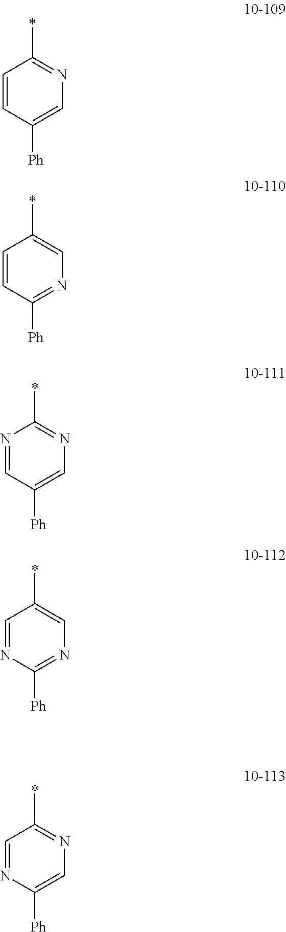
C1=CC([Ph])=CN=C1*.C1=CC([Ph])=NC=C1*.N1=CC([Ph])=CN=C1*.C1=NC([Ph])=NC=C1*.C1=NC([Ph])=CN=C1*
